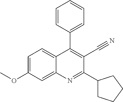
C1=C(OC)C=C2C(=C1)C(C1=CC=CC=C1)=C(C#N)C(C1CCCC1)=N2
